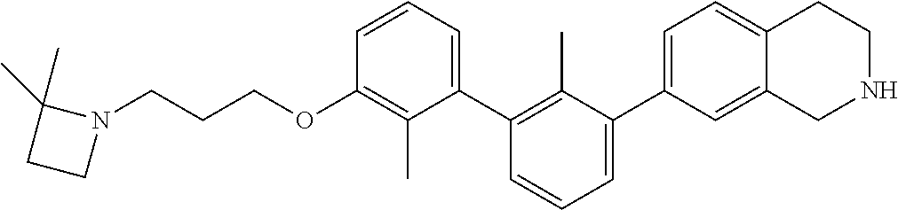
C1(OCCCN2C(C)(C)CC2)=C(C)C(C2=C(C)C(C3=CC=C4C(=C3)CNCC4)=CC=C2)=CC=C1
